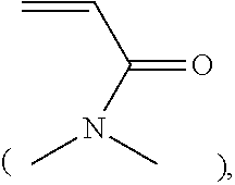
C=CC(=O)N(C)C
